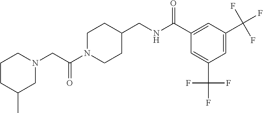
N1(CC(N2CCC(CNC(C3=CC(C(F)(F)F)=CC(C(F)(F)F)=C3)=O)CC2)=O)CCCC(C)C1
